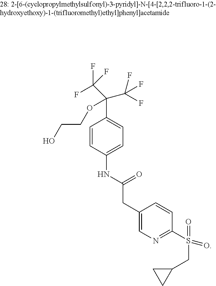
C1=CC(NC(CC2=CN=C(S(CC3CC3)(=O)=O)C=C2)=O)=CC=C1C(C(F)(F)F)(OCCO)C(F)(F)F
